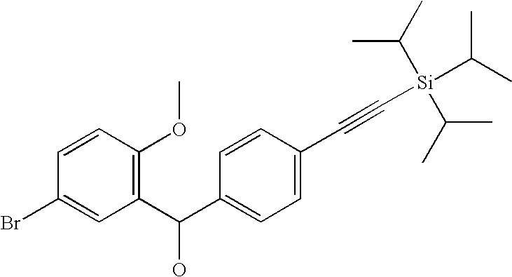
C1(C(C2=C(OC)C=CC(Br)=C2)O)=CC=C(C#C[Si](C(C)C)(C(C)C)C(C)C)C=C1
